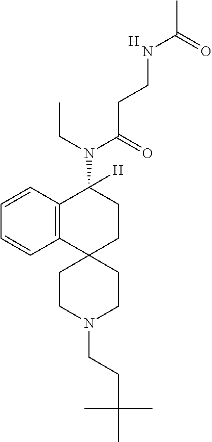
C12=C(C=CC=C1)C(N(C(CCNC(=O)C)=O)CC)([H])CCC21CCN(CCC(C)(C)C)CC1.[H]
